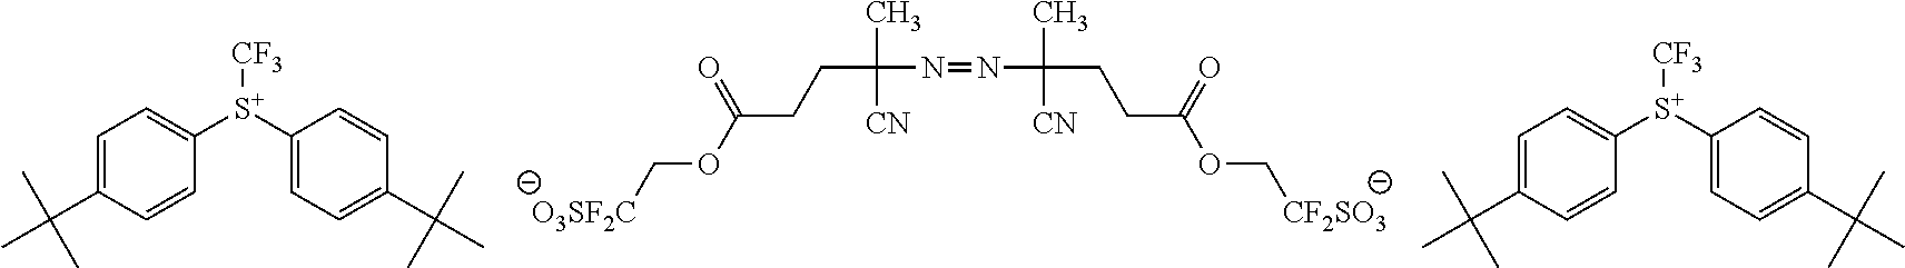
[O3SF2C]COC(CCC(N=NC(C)(CCC(OC[CF2SO3])=O)[CN])(C)[CN])=O.C1=C(C(C)(C)C)C=CC([S+](C2=CC=C(C(C)(C)C)C=C2)[CF3])=C1.C1=C(C(C)(C)C)C=CC([S+](C2=CC=C(C(C)(C)C)C=C2)[CF3])=C1
